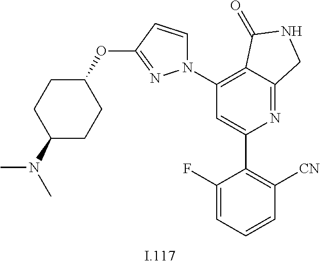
C1(F)=CC=CC([CN])=C1C1=CC(N2C=CC(OC3CCC(N(C)C)CC3)=N2)=C2C(=N1)CNC2=O
